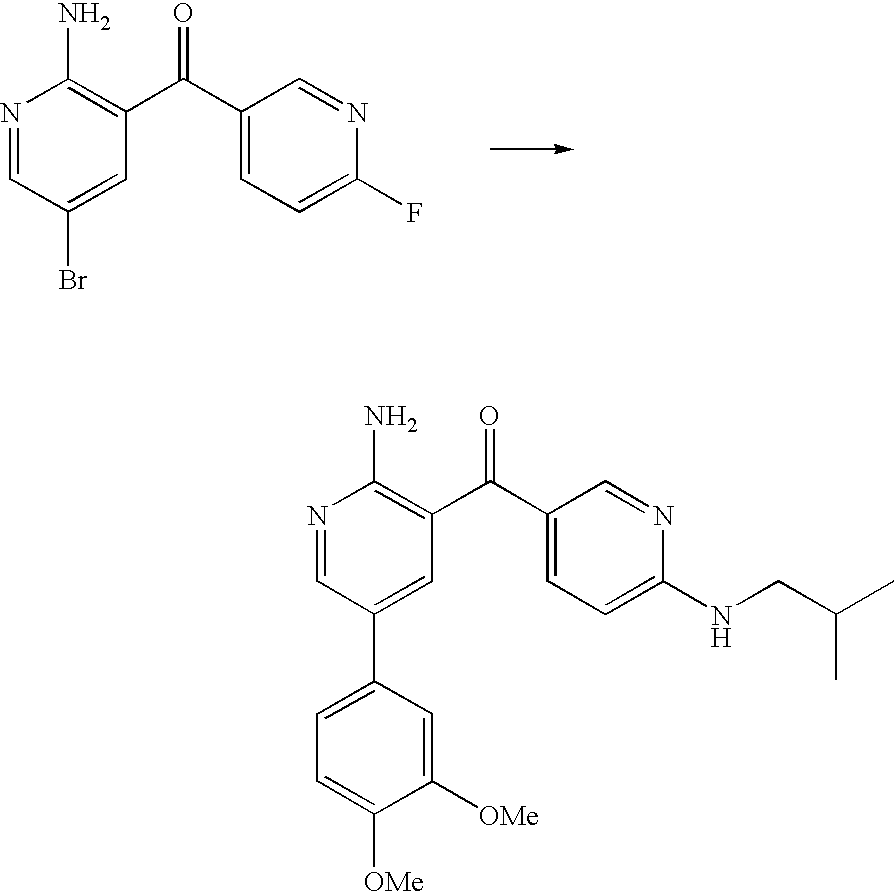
N1=CC(Br)=CC(C(C2=CC=C(F)N=C2)=O)=C1N.N1=CC(C2=CC=C([OMe])C([OMe])=C2)=CC(C(C2=CC=C(NCC(C)C)N=C2)=O)=C1N
